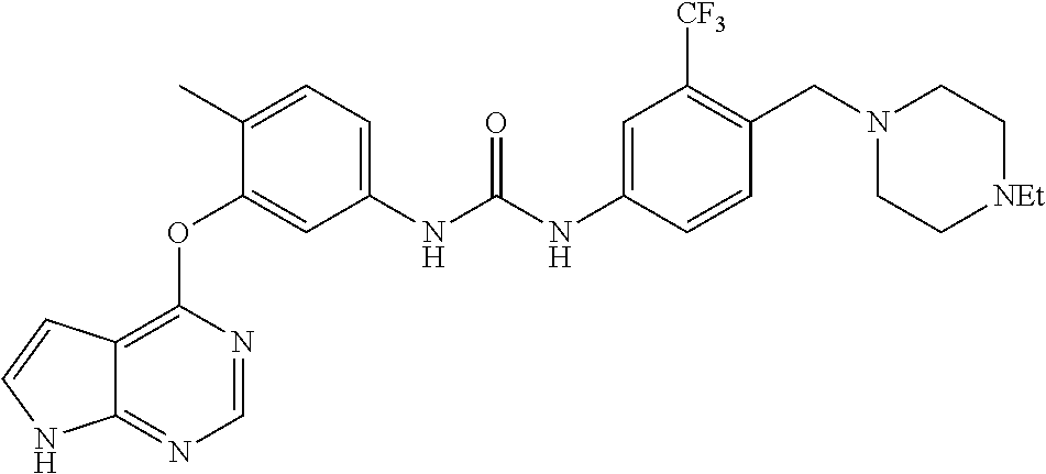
O(C1=CC(NC(=O)NC2=CC([CF3])=C(CN3CC[NEt]CC3)C=C2)=CC=C1C)C1=C2C(=NC=N1)NC=C2
